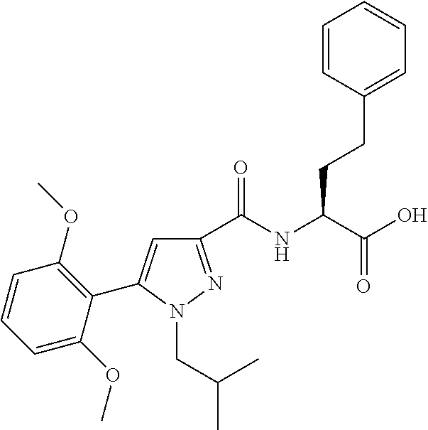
C1(C(NC(C(O)=O)CCC2=CC=CC=C2)=O)=NN(CC(C)C)C(C2=C(OC)C=CC=C2OC)=C1
